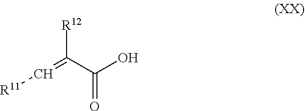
[R12]C(C(O)=O)=C[R11]
